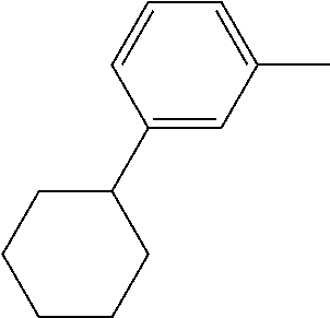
C1(C)=CC=CC(C2CCCCC2)=C1
